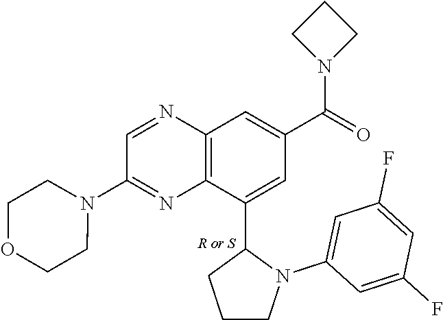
C1=NC2=C(N=C1N1CCOCC1)C(C1CCCN1C1=CC(F)=CC(F)=C1)=CC(C(=O)N1CCC1)=C2
